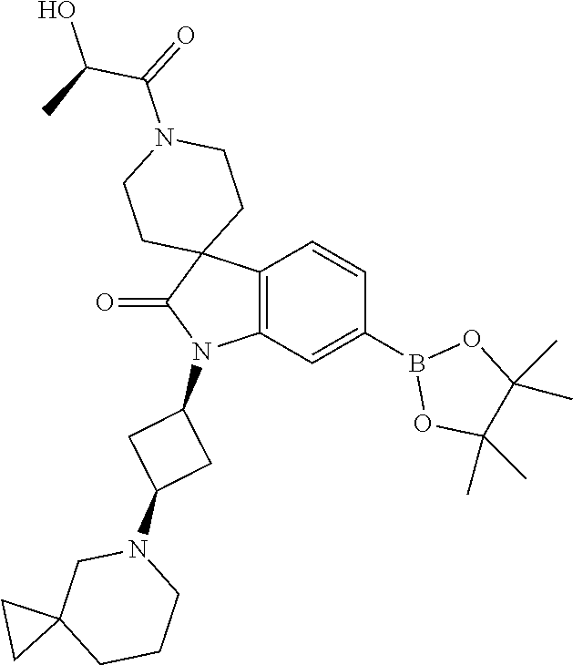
C12=C(C=C(B3OC(C)(C)C(C)(C)O3)C=C1)N(C1CC(N3CC4(CCC3)CC4)C1)C(=O)C21CCN(C(=O)C(O)C)CC1
